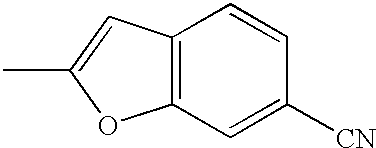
C12=C(C=C(C)O1)C=CC([CN])=C2
